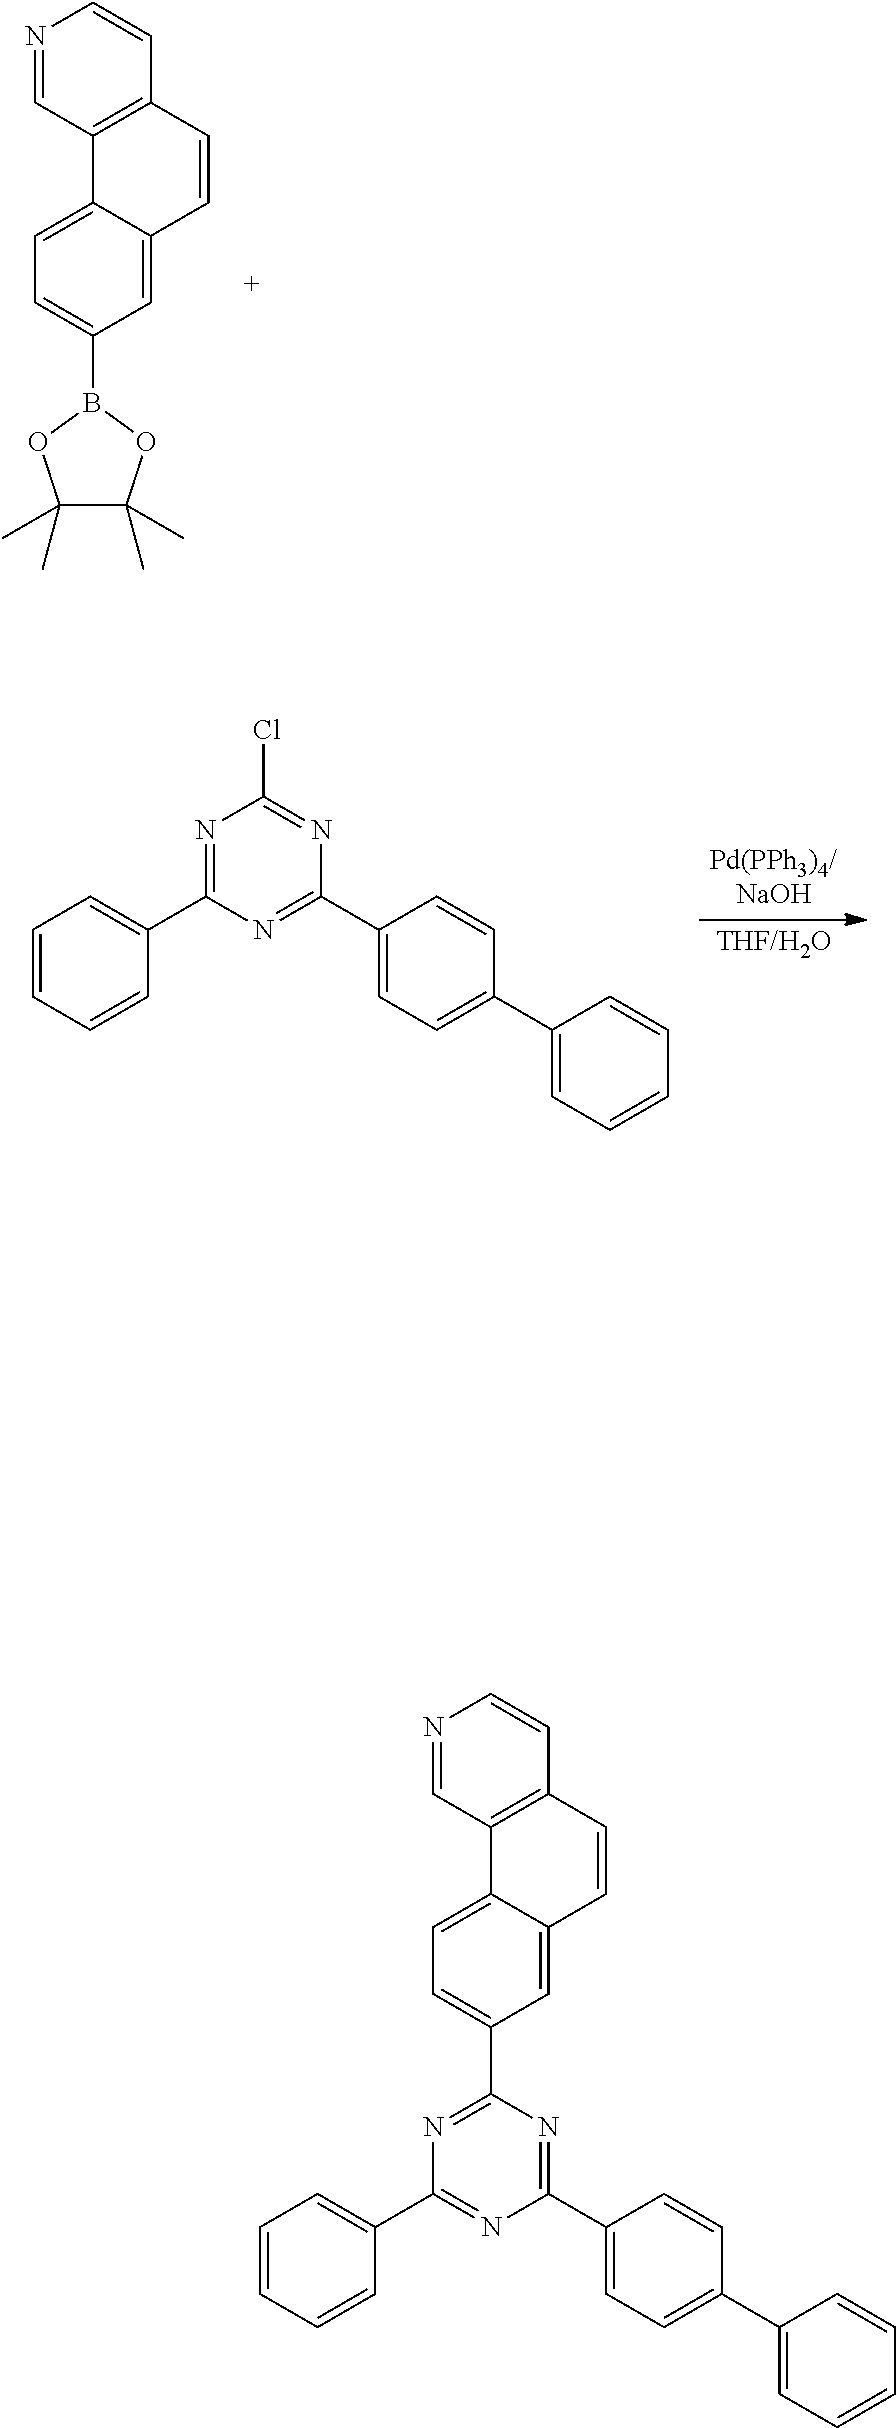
C1=C(B2OC(C)(C)C(C)(C)O2)C=C2C(=C1)C1=C(C=C2)C=CN=C1.C1=CC=CC(C2=NC(Cl)=NC(C3=CC=C(C4=CC=CC=C4)C=C3)=N2)=C1.C1=CC=CC(C2=NC(C3=CC=C(C4=CC=CC=C4)C=C3)=NC(C3=CC=C4C5=C(C=CN=C5)C=CC4=C3)=N2)=C1
